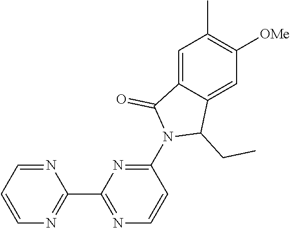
C1=C2C(=CC([OMe])=C1C)C(CC)N(C1=NC(C3=NC=CC=N3)=NC=C1)C2=O
